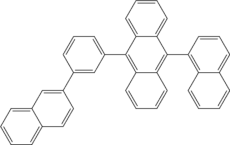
C1=C(C2=CC3=CC=CC=C3C=C2)C=CC=C1C1=C2C(=C(C3=C4C(=CC=C3)C=CC=C4)C3=CC=CC=C13)C=CC=C2
